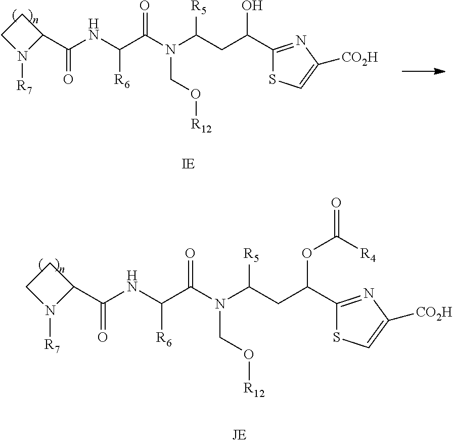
C1CN([R7])C1C(NC(C(N(C(CC(C1=NC([CO2H])=CS1)OC([R4])=O)[R5])CO[R12])=O)[R6])=O.C1CN([R7])C1C(NC(C(N(C(CC(C1=NC([CO2H])=CS1)O)[R5])CO[R12])=O)[R6])=O
